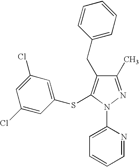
C1(C)=NN(C2=CC=CC=N2)C(SC2=CC(Cl)=CC(Cl)=C2)=C1CC1=CC=CC=C1
